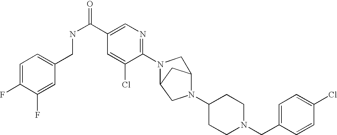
C1(Cl)=CC=C(CN2CCC(N3C4CC(C3)N(C3=NC=C(C(NCC5=CC=C(F)C(F)=C5)=O)C=C3Cl)C4)CC2)C=C1
